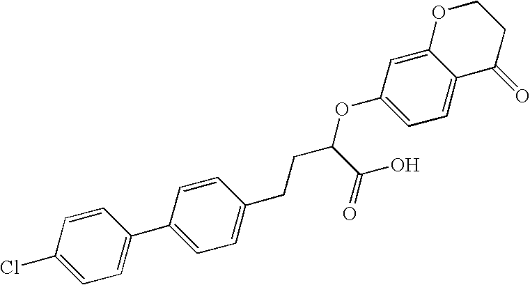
C1=CC(Cl)=CC=C1C1=CC=C(CCC(OC2=CC=C3C(=C2)OCCC3=O)C(O)=O)C=C1
